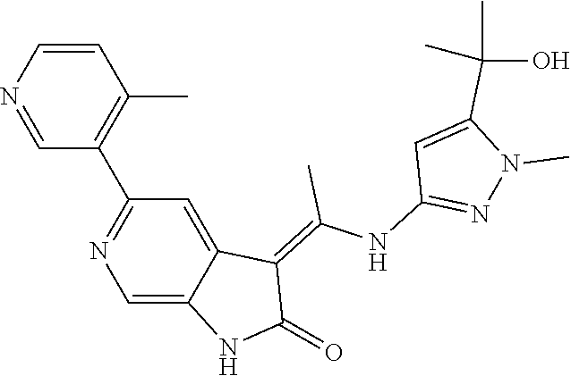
C1=CN=CC(C2=NC=C3C(=C2)C(=C(NC2=NN(C)C(C(O)(C)C)=C2)C)C(=O)N3)=C1C
